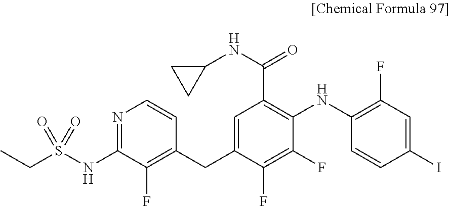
S(NC1=NC=CC(CC2=CC(C(NC3CC3)=O)=C(NC3=C(F)C=C(I)C=C3)C(F)=C2F)=C1F)(CC)(=O)=O
